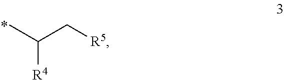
CC(C[R5])[R4]
